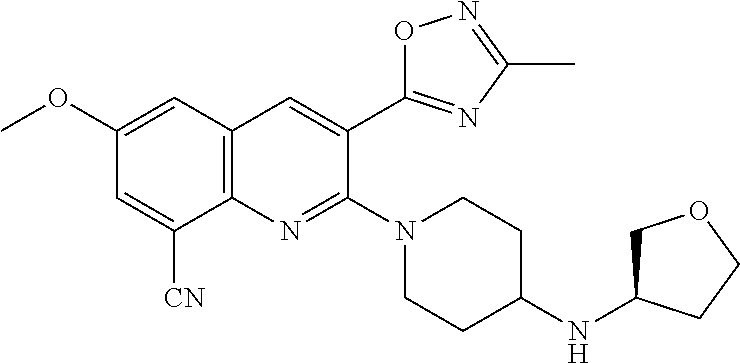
C12=C(C=C(OC)C=C1[CN])C=C(C1=NC(C)=NO1)C(N1CCC(NC3COCC3)CC1)=N2
